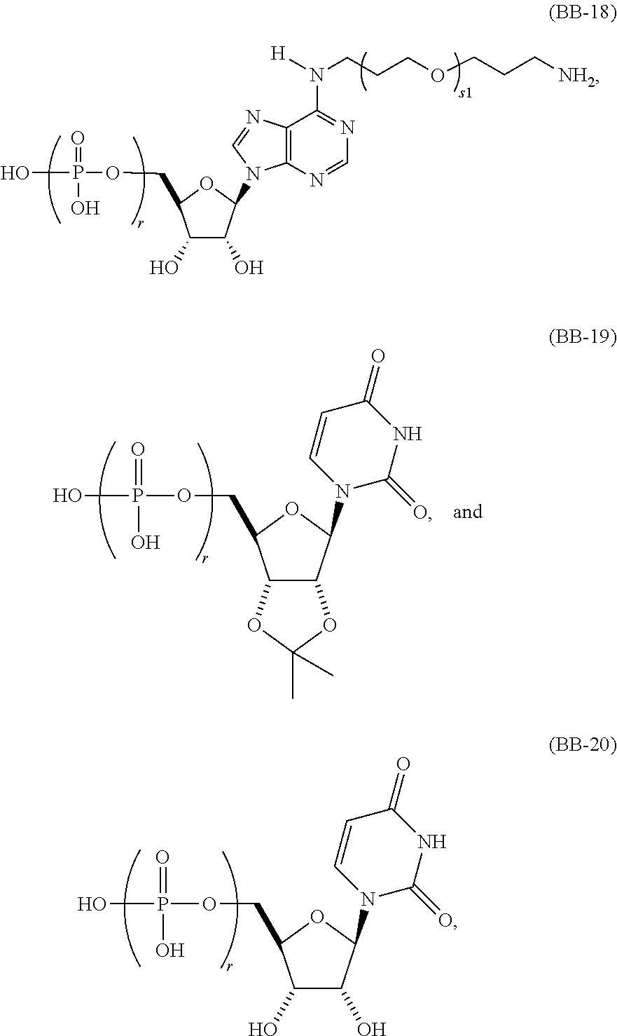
C1(O)C(O)C(N2C=CC(=O)NC2=O)OC1COP(O)(=O)O.C1(O)C(O)C(N2C3=C(C(N([H])CCCOCCC[NH2])=NC=N3)N=C2)OC1COP(O)(=O)O.C12C(C(N3C=CC(=O)NC3=O)OC1COP(O)(=O)O)OC(C)(C)O2
